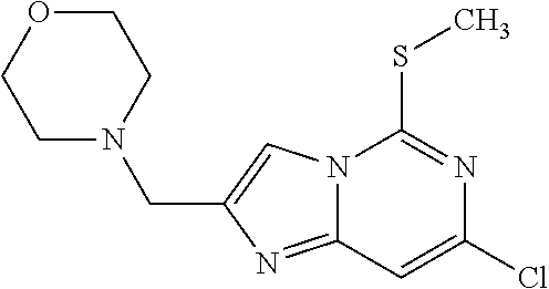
N12C(=NC(CN3CCOCC3)=C1)C=C(Cl)N=C2SC
